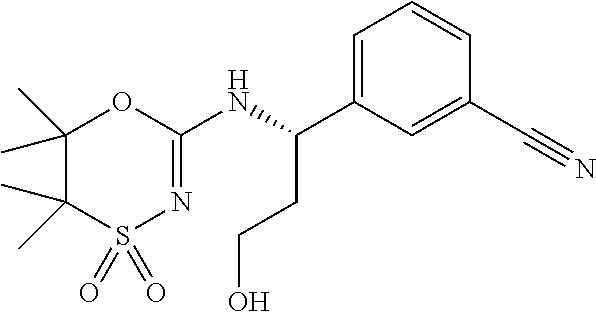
C1(C(NC2=NS(=O)(=O)C(C)(C)C(C)(C)O2)CCO)=CC=CC(C#N)=C1
